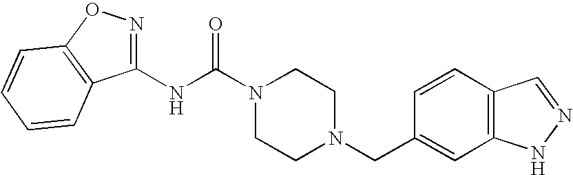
N(C(N1CCN(CC2=CC3=C(C=C2)C=NN3)CC1)=O)C1=NOC2=C1C=CC=C2
